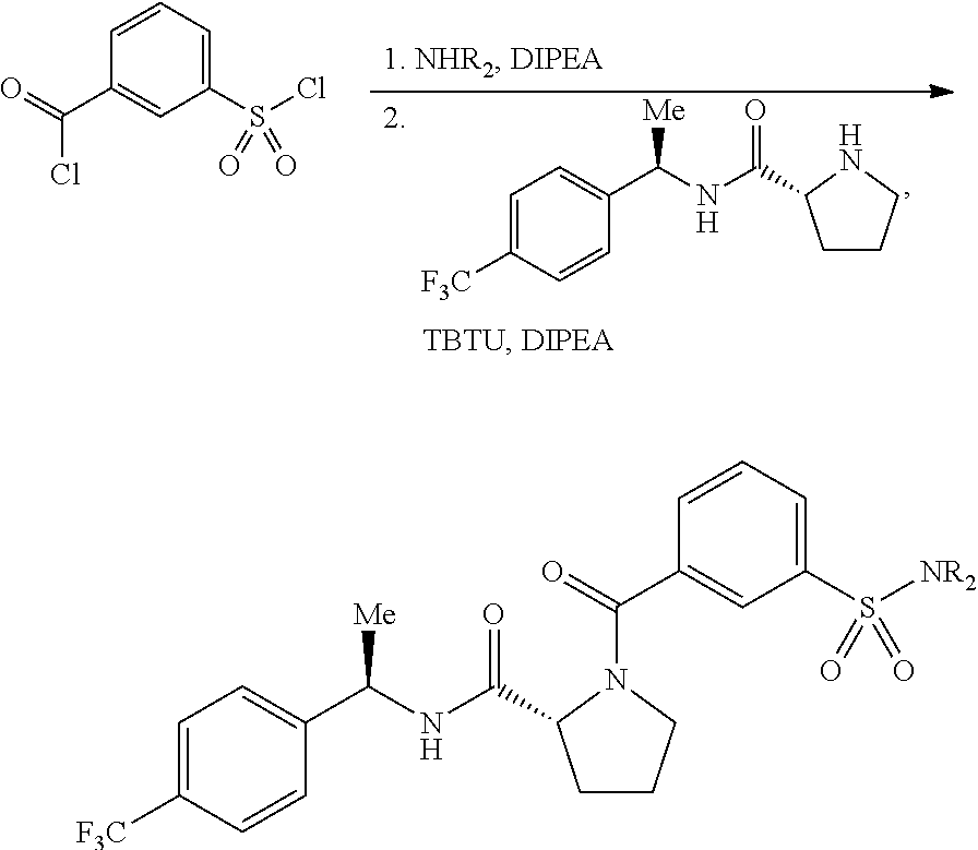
C1=C([F3C])C=CC(C(NC(=O)C2CCCN2)[Me])=C1.C1=CC=C(S(Cl)(=O)=O)C=C1C(=O)Cl.C1=C([F3C])C=CC(C(NC(=O)C2CCCN2C(=O)C2=CC(S([NR2])(=O)=O)=CC=C2)[Me])=C1
